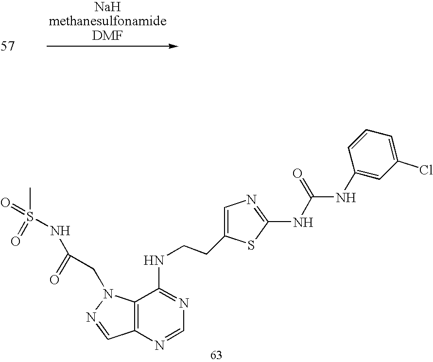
C12=C(N=CN=C1NCCC1=CN=C(NC(NC3=CC(Cl)=CC=C3)=O)S1)C=NN2CC(=O)NS(C)(=O)=O
